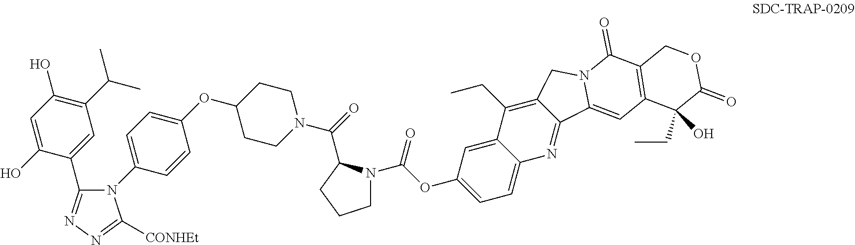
C1=C(O)C(C2=NN=C([CONHEt])N2C2=CC=C(OC3CCN(C(=O)C4N(C(=O)OC5=CC=C6C(=C5)C(CC)=C5C(=N6)C6=CC7=C(C(=O)N6C5)COC(=O)C7(CC)O)CCC4)CC3)C=C2)=CC(C(C)C)=C1O
